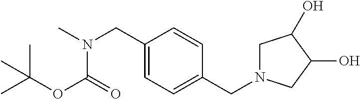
CC(OC(=O)N(C)CC1=CC=C(CN2CC(O)C(O)C2)C=C1)(C)C
